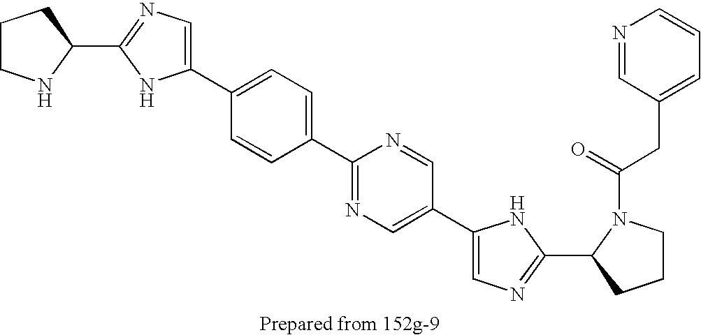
C1(C2=NC=C(C3=CC=C(C4=NC=C(C5=CN=C(C6CCCN6C(CC6=CC=CN=C6)=O)N5)C=N4)C=C3)N2)CCCN1
